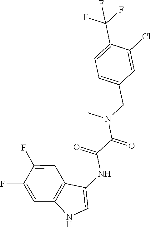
CN(C(C(=O)NC1=CNC2=C1C=C(F)C(F)=C2)=O)CC1=CC=C(C(F)(F)F)C(Cl)=C1
